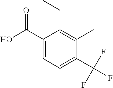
C1(C(O)=O)=CC=C(C(F)(F)F)C(C)=C1CC
